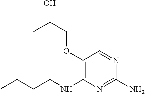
C1(N)=NC(NCCCC)=C(OCC(O)C)C=N1
